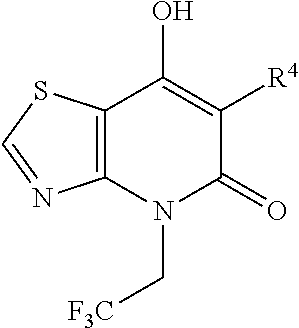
C12=C(N(C[F3C])C(=O)C([R4])=C1O)N=CS2
